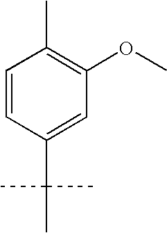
C1=CC(C(C)(C)C)=CC(OC)=C1C
